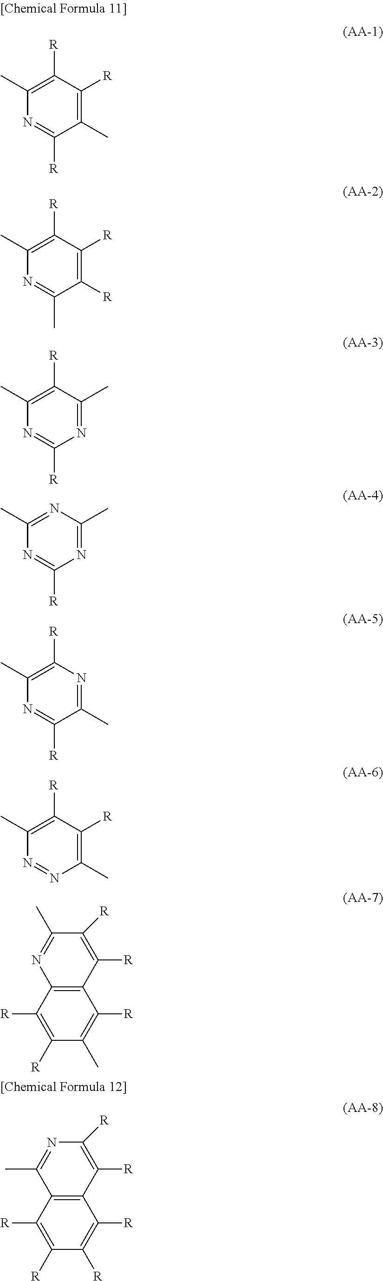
C1([R])=C(C)C([R])=NC(C)=C1[R].C1([R])=C([R])C(C)=NC(C)=C1[R].C1(C)=NC([R])=NC(C)=C1[R].C1(C)=NC([R])=NC(C)=N1.N1=C(C)C([R])=NC(C)=C1[R].C1([R])=C(C)N=NC(C)=C1[R].C12=C(C([R])=C([R])C(C)=C1[R])N=C(C)C([R])=C2[R].C12=C(C([R])=C([R])C([R])=C1[R])C(C)=NC([R])=C2[R]
